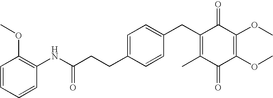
C1(=O)C(C)=C(CC2=CC=C(CCC(=O)NC3=C(OC)C=CC=C3)C=C2)C(=O)C(OC)=C1OC
